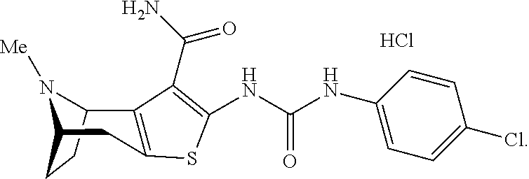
C12CCC(CC3=C1C(C(N)=O)=C(NC(NC1=CC=C(Cl)C=C1)=O)S3)N2[Me].Cl
